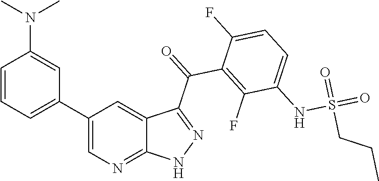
C1=CC=C(C2=CN=C3C(=C2)C(C(=O)C2=C(F)C(NS(=O)(=O)CCC)=CC=C2F)=NN3)C=C1N(C)C
